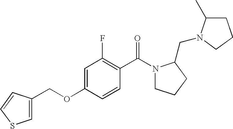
C1=C(OCC2=CSC=C2)C=CC(C(N2CCCC2CN2C(C)CCC2)=O)=C1F
